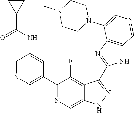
C1(C2=CN=CC(NC(C3CC3)=O)=C2)=NC=C2C(=C1F)C(C1=NC3=C(N1)C=NC=C3N1CCN(C)CC1)=NN2
